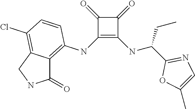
C1(NC2=C3C(=C(Cl)C=C2)CNC3=O)=C(NC(C2=NC=C(C)O2)CC)C(=O)C1=O
